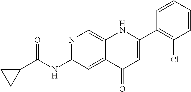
N1=C(NC(C2CC2)=O)C=C2C(=C1)NC(C1=C(Cl)C=CC=C1)=CC2=O
